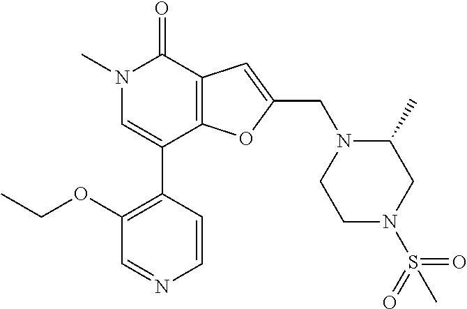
C1(OCC)=C(C2=CN(C)C(=O)C3=C2OC(CN2CCN(S(=O)(=O)C)CC2C)=C3)C=CN=C1
